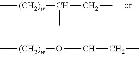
C[(CH2)w]C(C)CC.C[(CH2)w]OC(C)CC
